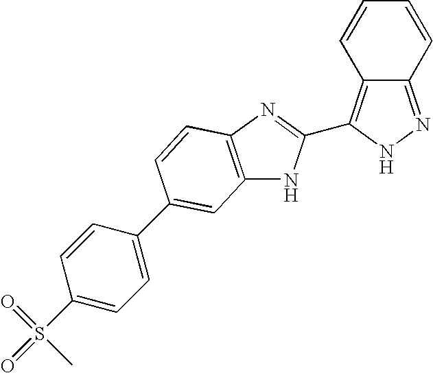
C12=NNC(C3=NC4=C(N3)C=C(C3=CC=C(S(=O)(=O)C)C=C3)C=C4)=C1C=CC=C2
